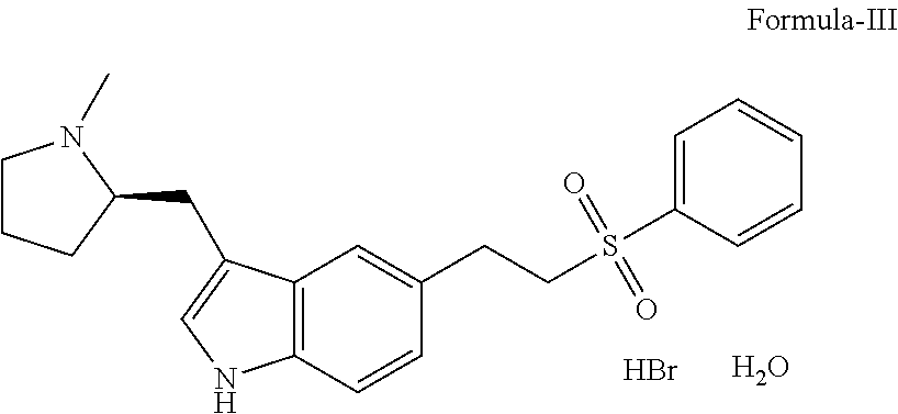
C12=C(C=CC(CCS(=O)(=O)C3=CC=CC=C3)=C1)NC=C2CC1N(C)CCC1.Br.O
